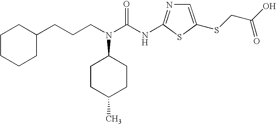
C(CN(C(NC1=NC=C(SCC(O)=O)S1)=O)C1CCC(C)CC1)CC1CCCCC1
